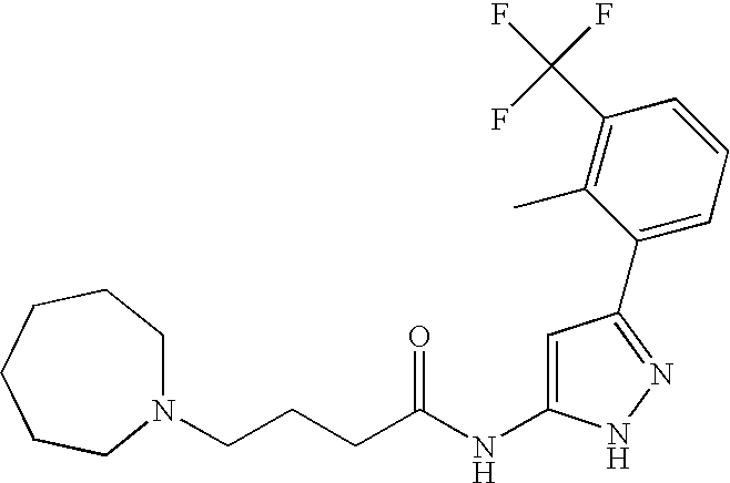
C(CCC(NC1=CC(C2=CC=CC(C(F)(F)F)=C2C)=NN1)=O)N1CCCCCC1
